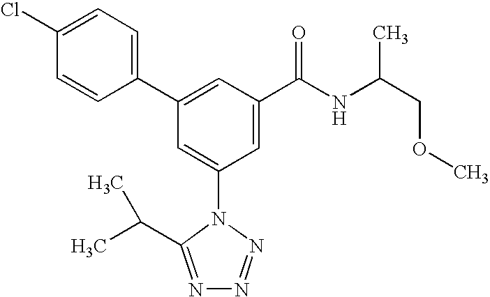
C1(C2=CC(C(NC(COC)C)=O)=CC(N3C(C(C)C)=NN=N3)=C2)=CC=C(Cl)C=C1
